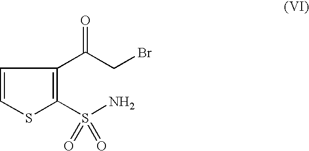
C1=CC(C(CBr)=O)=C(S(N)(=O)=O)S1
